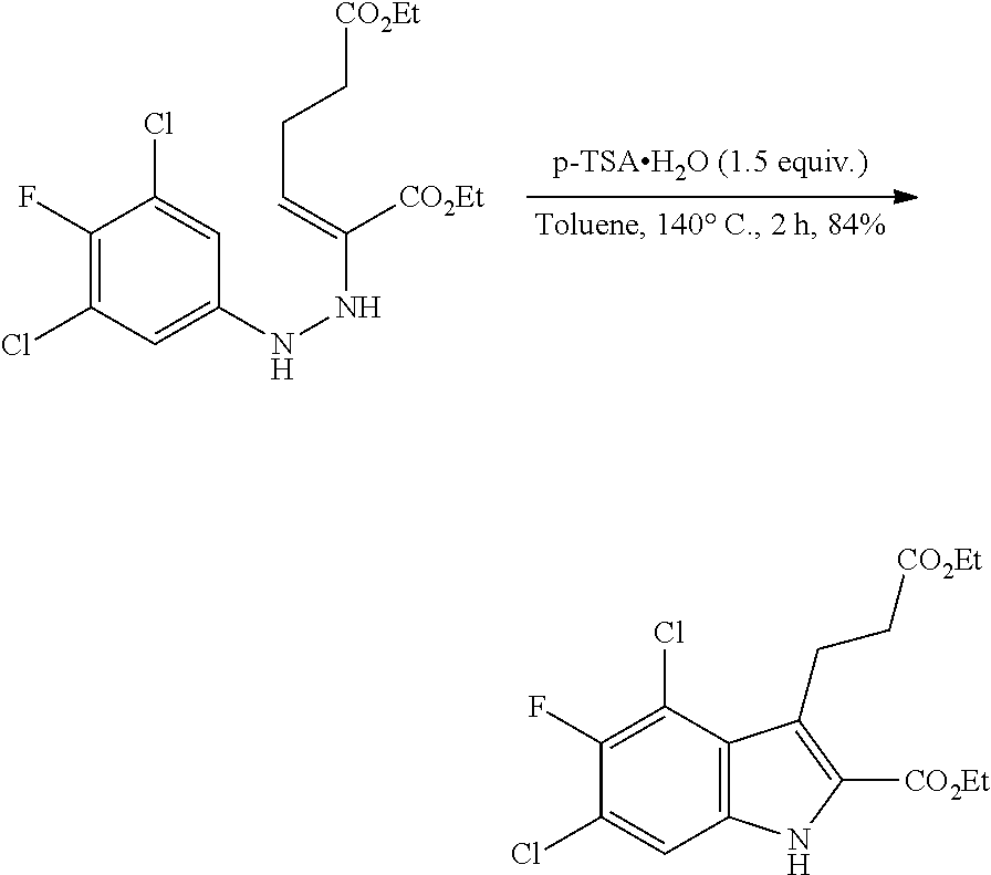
C1(F)=C(Cl)C=C(NNC([CO2Et])=CCC[CO2Et])C=C1Cl.C1(Cl)=C(F)C(Cl)=CC2=C1C(CC[CO2Et])=C([CO2Et])N2
